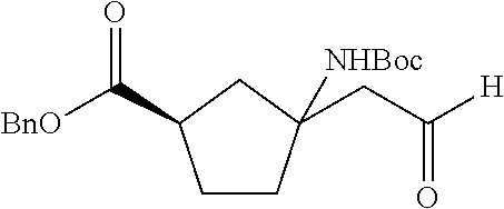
C1CC([NHBoc])(CC([H])=O)CC1C([BnO])=O
